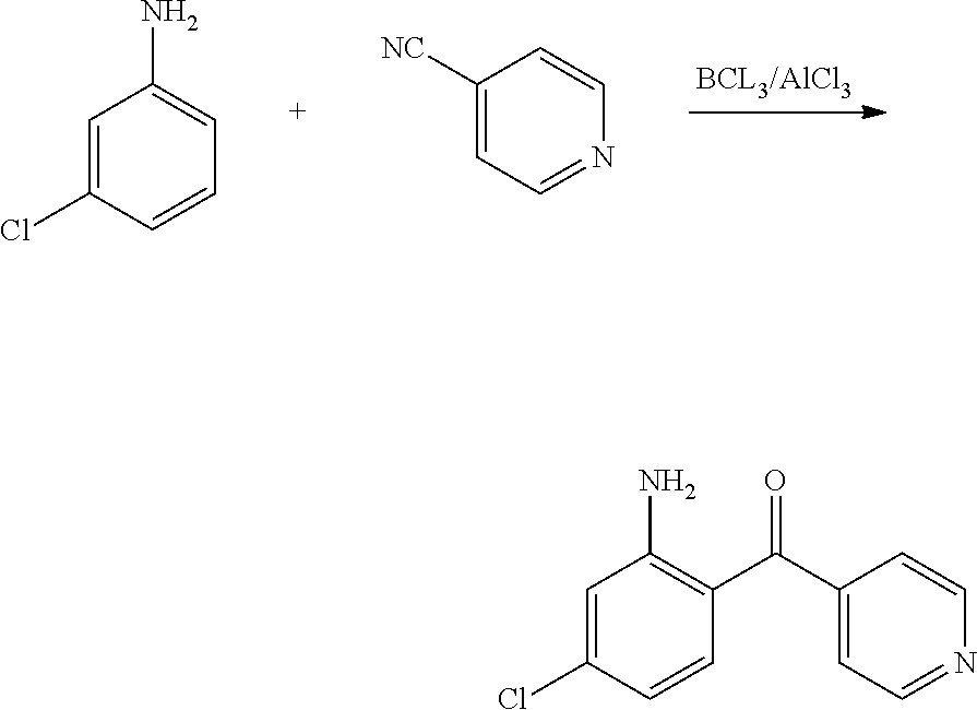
C1=C(Cl)C=CC=C1N.C1([NC])=CC=NC=C1.C1=C(Cl)C=CC(C(=O)C2=CC=NC=C2)=C1N
